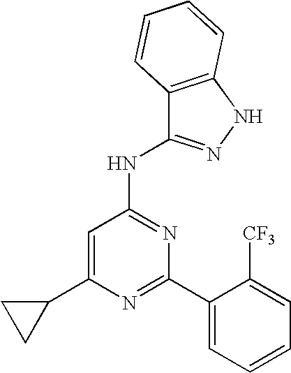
C1(C2=CC(NC3=NNC4=C3C=CC=C4)=NC(C3=CC=CC=C3[CF3])=N2)CC1
